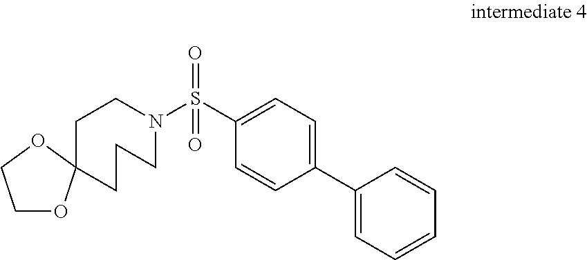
C1CN(S(C2=CC=C(C3=CC=CC=C3)C=C2)(=O)=O)CCCC12OCCO2
